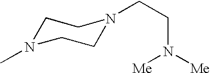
C1N(C)CCN(CCN([Me])[Me])C1
